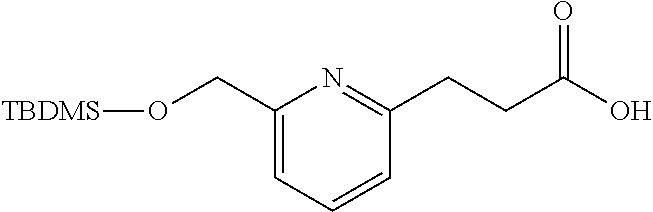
C1(CO[TBDMS])=CC=CC(CCC(O)=O)=N1
